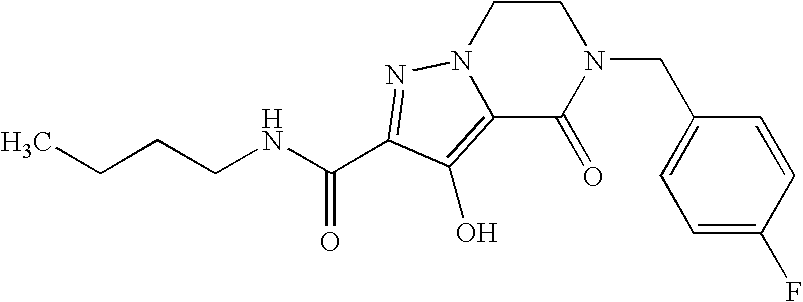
C(CC)CNC(=O)C1=NN2CCN(CC3=CC=C(F)C=C3)C(=O)C2=C1O
